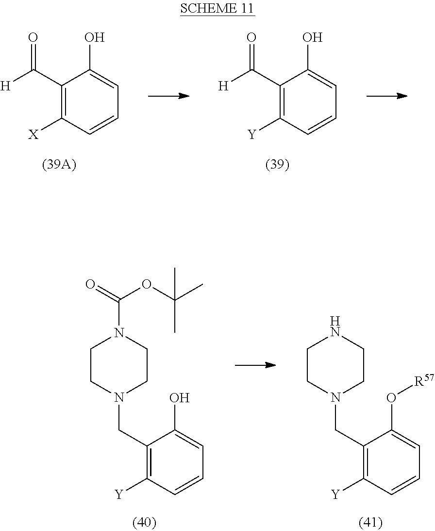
C1(C([H])=O)=C([Y])C=CC=C1O.C1(C([H])=O)=C([X])C=CC=C1O.C1CN(CC2=C([Y])C=CC=C2O)CCN1C(=O)OC(C)(C)C.C1CN(CC2=C([Y])C=CC=C2O[R57])CCN1
